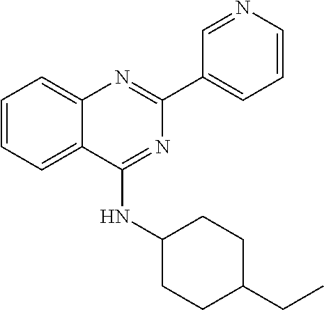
C1=CC=C2C(=C1)N=C(C1=CC=CN=C1)N=C2NC1CCC(CC)CC1
